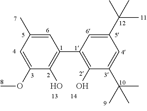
C1=C(C)C=C(OC)C(O)=C1C1=C(O)C(C(C)(C)C)=CC(C(C)(C)C)=C1
